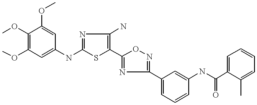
C1(OC)=C(OC)C=C(NC2=NC(N)=C(C3=NC(C4=CC=CC(NC(C5=CC=CC=C5C)=O)=C4)=NO3)S2)C=C1OC
